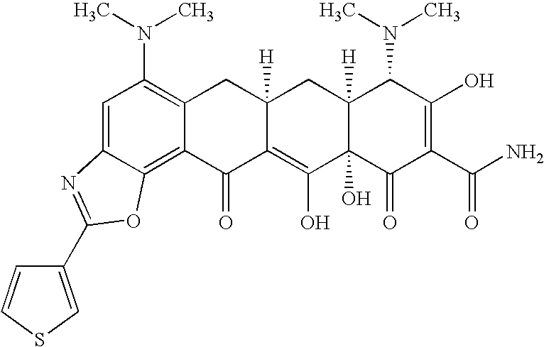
C1=C2C(=C3C(=C1N(C)C)CC1([H])C(=C(O)C4(O)C([H])(C1)C(N(C)C)C(O)=C(C(N)=O)C4=O)C3=O)OC(C1=CSC=C1)=N2
